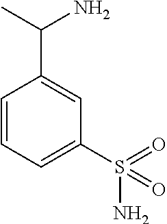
C1=CC=C(S(=O)(N)=O)C=C1C(C)N
